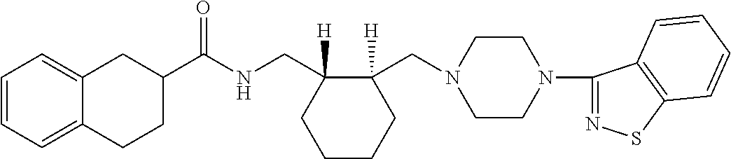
C12=CC=CC=C1CCC(C(NCC1([H])CCCCC1(CN1CCN(C3=NSC4=C3C=CC=C4)CC1)[H])=O)C2
